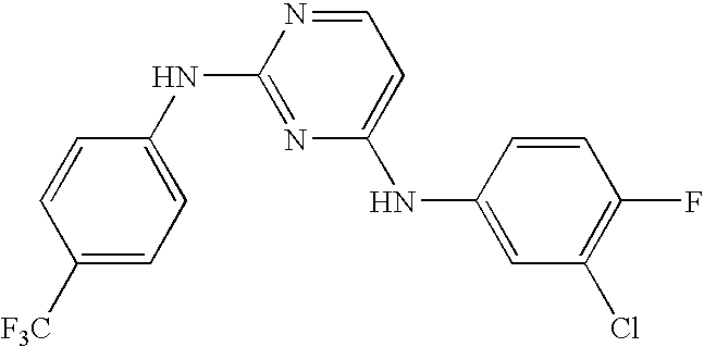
C1=CC(NC2=NC(NC3=CC(Cl)=C(F)C=C3)=CC=N2)=CC=C1[F3C]
